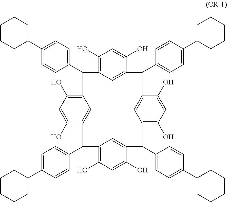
C1CCC(C2=CC=C(C3C4=C(O)C=C(O)C(=C4)C(C4=CC=C(C5CCCCC5)C=C4)C4=C(O)C=C(O)C(=C4)C(C4=CC=C(C5CCCCC5)C=C4)C4=C(O)C=C(O)C(=C4)C(C4=CC=C(C5CCCCC5)C=C4)C4=CC3=C(O)C=C4O)C=C2)CC1
